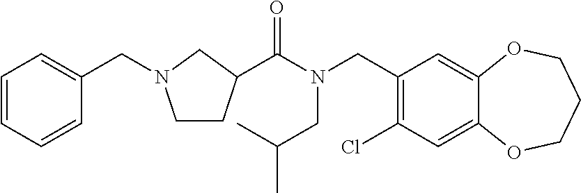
C1(CN(C(=O)C2CCN(CC3=CC=CC=C3)C2)CC(C)C)=C(Cl)C=C2C(=C1)OCCCO2
